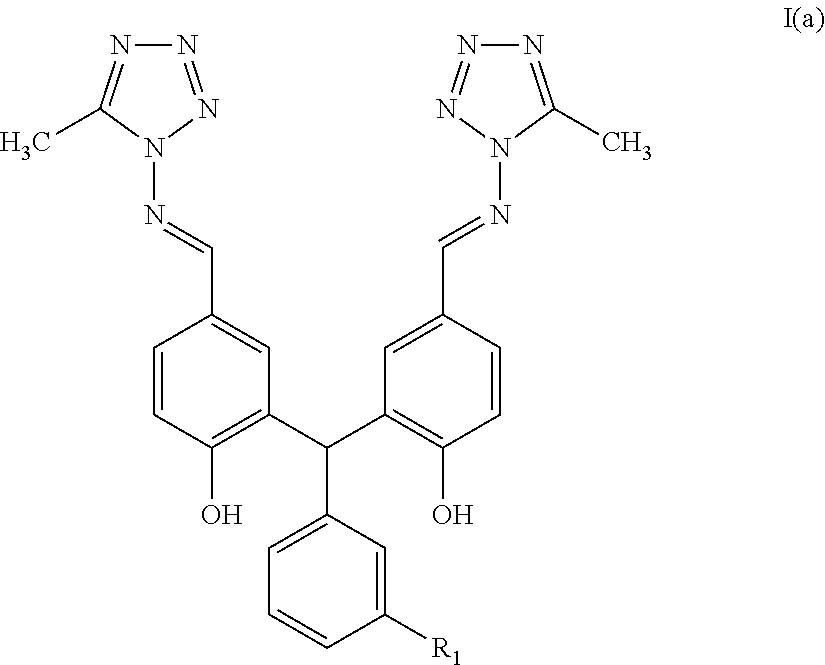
C1=CC(O)=C(C(C2=C(O)C=CC(C=NN3C(C)=NN=N3)=C2)C2=CC=CC([R1])=C2)C=C1C=NN1N=NN=C1C
